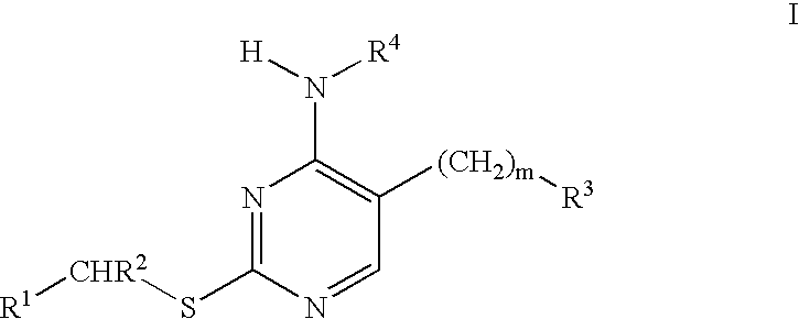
[R1][CHR2]SC1=NC(N([H])[R4])=C([(CH2)m][R3])C=N1
